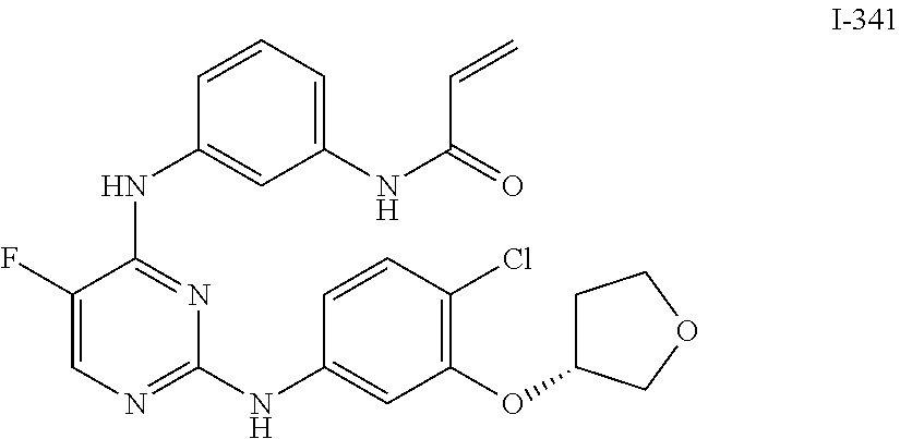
C1(F)=CN=C(NC2=CC(OC3CCOC3)=C(Cl)C=C2)N=C1NC1=CC(NC(=O)C=C)=CC=C1
